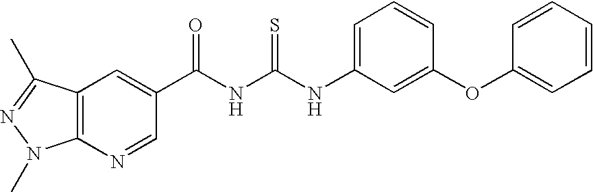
C(NC(NC1=CC=CC(OC2=CC=CC=C2)=C1)=S)(=O)C1=CC2=C(N=C1)N(C)N=C2C
